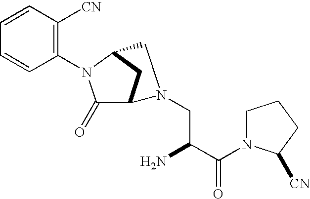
C1(=O)C2CC(N1C1=C([CN])C=CC=C1)CN2CC(C(N1CCCC1[CN])=O)N
